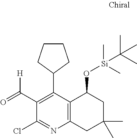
C1(C2=C(C([H])=O)C(Cl)=NC3=C2C(O[Si](C(C)(C)C)(C)C)CC(C)(C)C3)CCCC1
